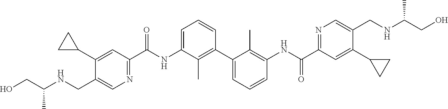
C1(C2CC2)=CC(C(NC2=CC=CC(C3=CC=CC(NC(C4=NC=C(CNC(CO)C)C(C5CC5)=C4)=O)=C3C)=C2C)=O)=NC=C1CNC(CO)C
